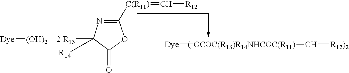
[Dye][OCOC(R13)R14NHCOC(R11)]=C[R12)2].C1([C(R11)]=C[R12])=NC([(OH)2 + 2 R13][Dye])([R14])C(=O)O1
